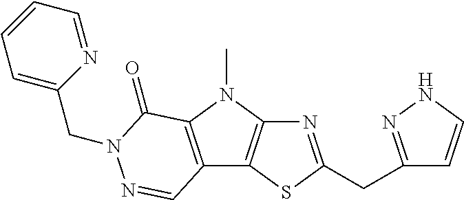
N1=C(CC2=NNC=C2)SC2=C1N(C)C1=C2C=NN(CC2=CC=CC=N2)C1=O
